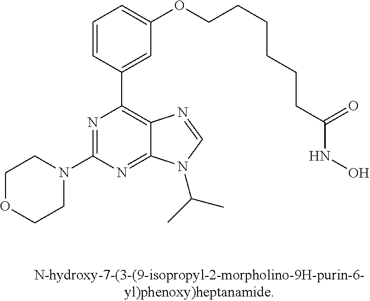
C1OCCN(C2=NC(C3=CC(OCCCCCCC(=O)NO)=CC=C3)=C3C(=N2)N(C(C)C)C=N3)C1
